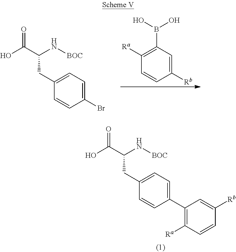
OC(C(N[BOC])CC1=CC=C(C2=C([Ra])C=CC([Rb])=C2)C=C1)=O.OC(C(N[BOC])CC1=CC=C(Br)C=C1)=O.C1([Ra])=C(B(O)O)C=C([Rb])C=C1
